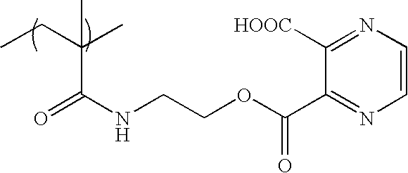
CCC(C)(C(NCCOC(C1=NC=CN=C1[HOOC])=O)=O)C
